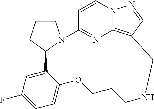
C1CCC2N1C1=NC3=C(C=NN3C=C1)CNCCCOC1=CC=C(F)C=C21
